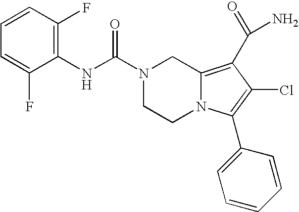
C1=CC(F)=C(NC(=O)N2CCN3C(=C(C(N)=O)C(Cl)=C3C3=CC=CC=C3)C2)C(F)=C1
